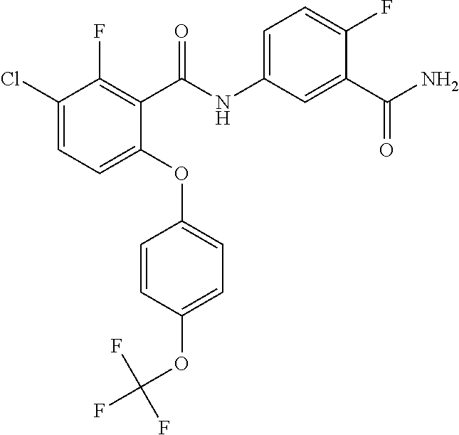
C1(Cl)=CC=C(OC2=CC=C(OC(F)(F)F)C=C2)C(C(NC2=CC=C(F)C(C(N)=O)=C2)=O)=C1F
